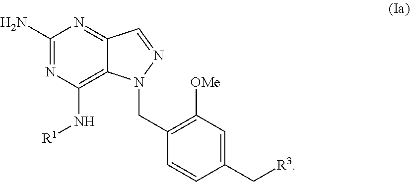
C12=NC(N)=NC(N[R1])=C1N(CC1=C([OMe])C=C(C[R3])C=C1)N=C2
